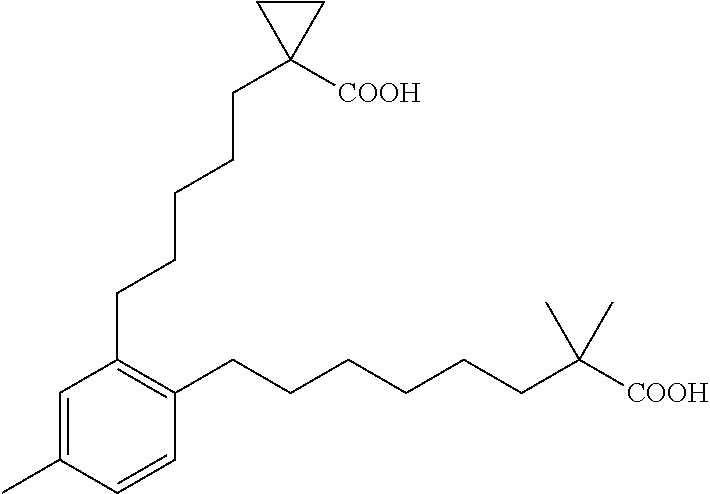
C1=C(C)C=CC(CCCCCCC([COOH])(C)C)=C1CCCCCC1([COOH])CC1
